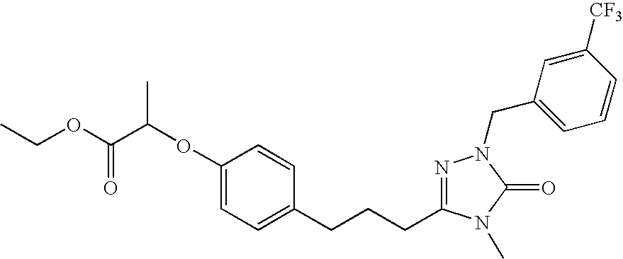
CCOC(C(OC1=CC=C(CCCC2=NN(CC3=CC=CC([CF3])=C3)C(=O)N2C)C=C1)C)=O
